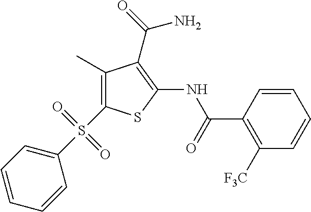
C1(C)=C(S(C2=CC=CC=C2)(=O)=O)SC(NC(C2=C([F3C])C=CC=C2)=O)=C1C(=O)N
